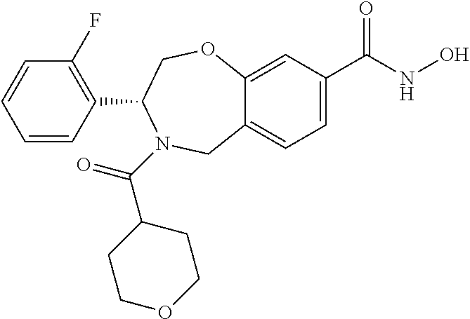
C1=CC=CC(C2N(C(=O)C3CCOCC3)CC3=CC=C(C(NO)=O)C=C3OC2)=C1F
